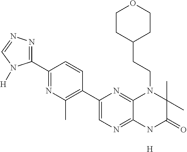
[H].C1(C2=NN=CN2[H])=NC(C)=C(C2=CN=C3C(=N2)N(CCC2CCOCC2)C(C)(C)C(=O)N3)C=C1
